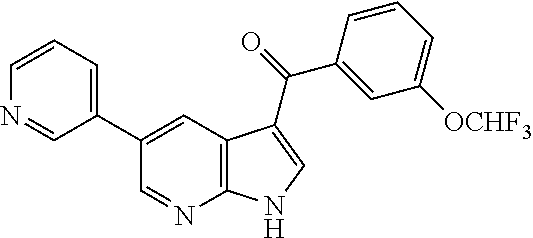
C1(C2=CC3=C(N=C2)NC=C3C(=O)C2=CC([OCHF3])=CC=C2)=CC=CN=C1
